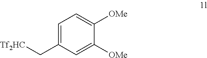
C1=C(C[Tf2HC])C=C([OMe])C([OMe])=C1
